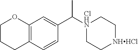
C12=C(C=CC(C([ClHN]3CC[NHHCl]CC3)C)=C1)CCCO2
